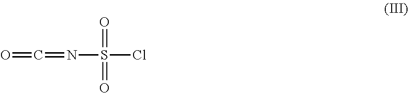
O=C=NS(Cl)(=O)=O
